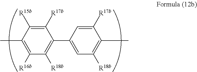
CC1=C([R16b])C([R18b])=C(C2=CC([R18b])=C(C)C([R17b])=C2)C([R17b])=C1[R15b]
